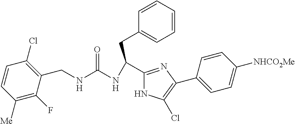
C(C1=NC(C2=CC=C([NHCO2Me])C=C2)=C(Cl)N1)(NC(=O)NCC1=C(Cl)C=CC([Me])=C1F)CC1=CC=CC=C1
